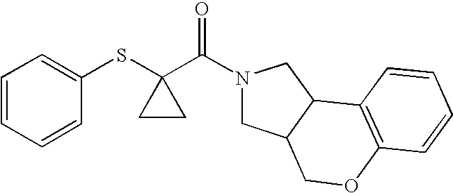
C1=CC=CC(SC2(C(=O)N3CC4C(C3)C3=C(OC4)C=CC=C3)CC2)=C1
